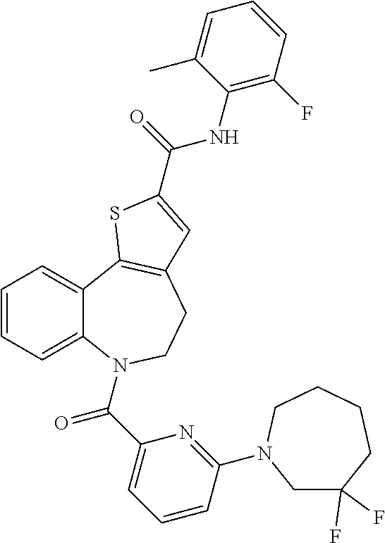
C1=CC=C2C(=C1)C1=C(CCN2C(C2=CC=CC(N3CC(F)(F)CCCC3)=N2)=O)C=C(C(=O)NC2=C(F)C=CC=C2C)S1
